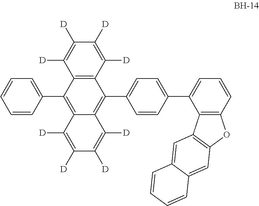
C12=C(C([D])=C([D])C([D])=C1[D])C(C1=CC=C(C3=CC=CC4=C3C3=C(O4)C=C4C(=C3)C=CC=C4)C=C1)=C1C(=C2C2=CC=CC=C2)C([D])=C([D])C([D])=C1[D]
